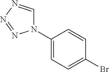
C1(N2C=NN=N2)=CC=C(Br)C=C1
